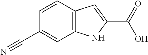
C1=CC2=C(C=C1C#N)NC(C(O)=O)=C2
